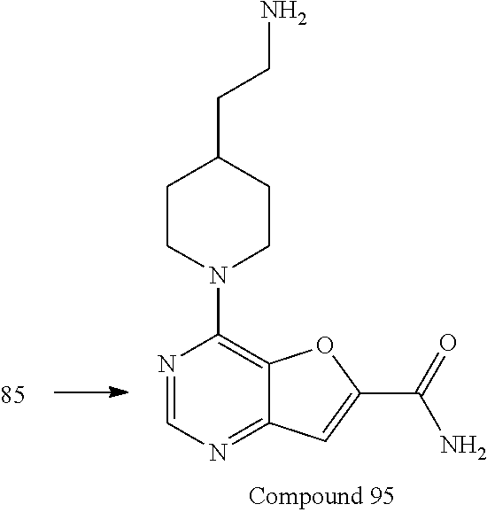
N1=CN=C2C(=C1N1CCC(CCN)CC1)OC(C(=O)N)=C2
